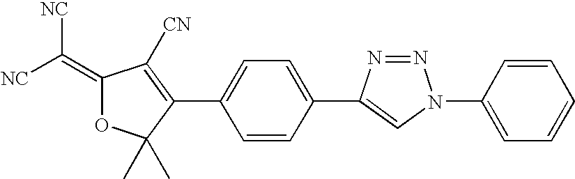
[NC]C(=C1OC(C)(C)C(C2=CC=C(C3=CN(C4=CC=CC=C4)N=N3)C=C2)=C1[CN])[NC]
